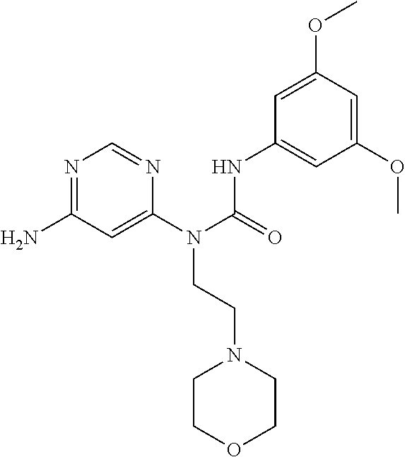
NC1=NC=NC(N(C(=O)NC2=CC(OC)=CC(OC)=C2)CCN2CCOCC2)=C1
